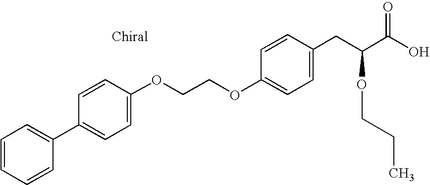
C1=C(C2=CC=CC=C2)C=CC(OCCOC2=CC=C(CC(C(O)=O)OCCC)C=C2)=C1
